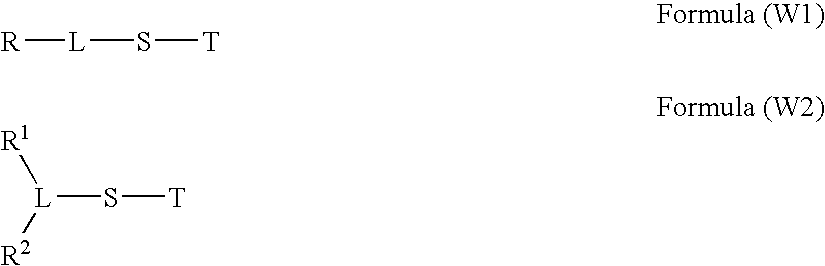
[R][L]S[T].[L](S[T])([R1])[R2]
